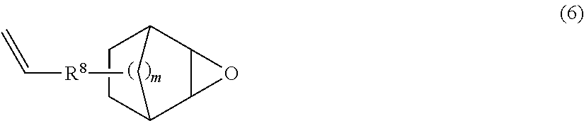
C12C3C(C(C1)CC2)O3.C[R8]C=C
